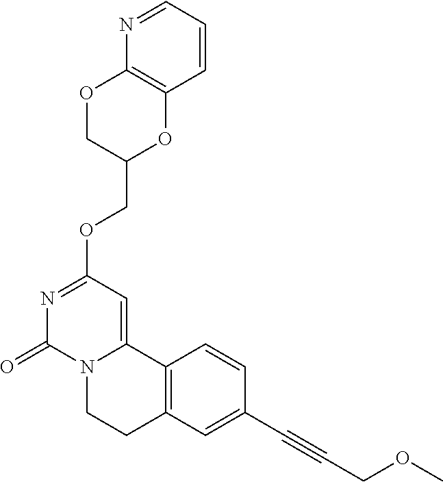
C1=CC=NC2=C1OC(COC1=NC(=O)N3C(=C1)C1=C(CC3)C=C(C#CCOC)C=C1)CO2
